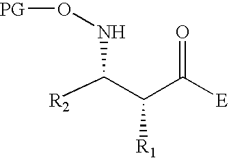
[R2]C(C([R1])C([E])=O)NO[PG]
